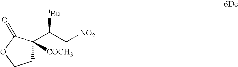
C1C(C(C[NO2])[iBu])([COCH3])C(=O)OC1
